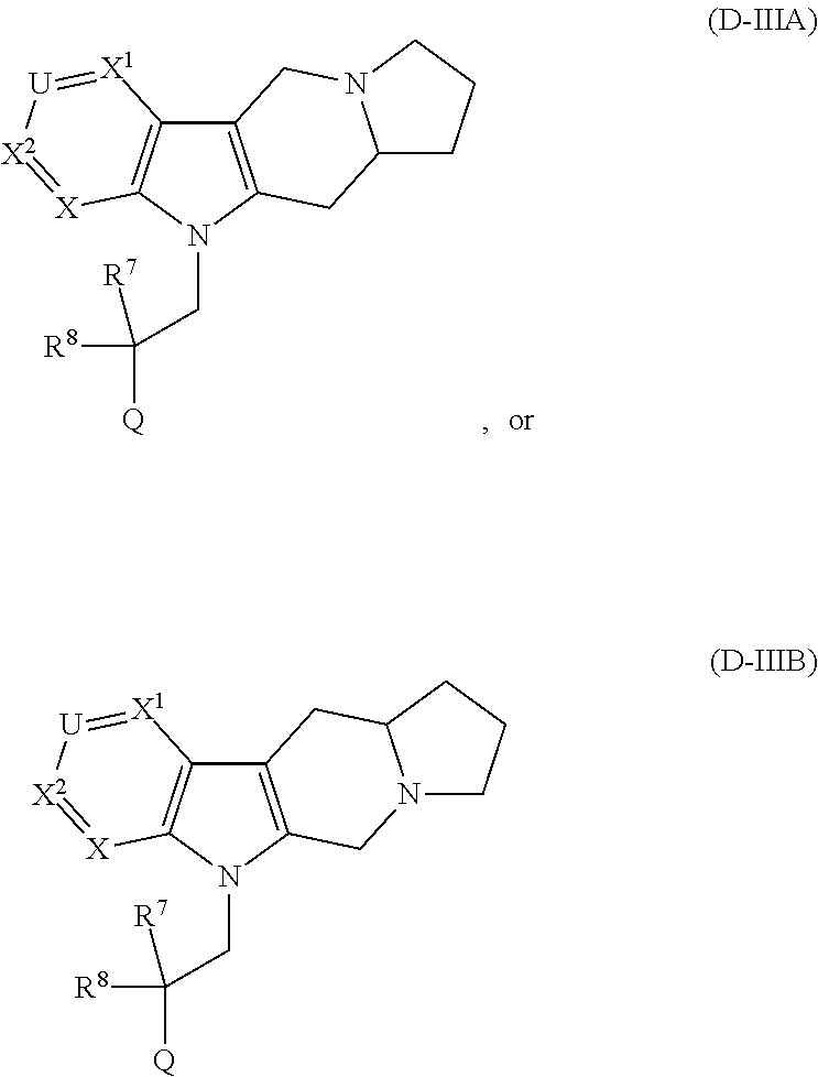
C12=C(N(CC([R8])([Q])[R7])C3=C1[X1]=[U][X2]=[X]3)CC1N(C2)CCC1.C12=C(N(CC([R8])([Q])[R7])C3=C1[X1]=[U][X2]=[X]3)CN1C(C2)CCC1
